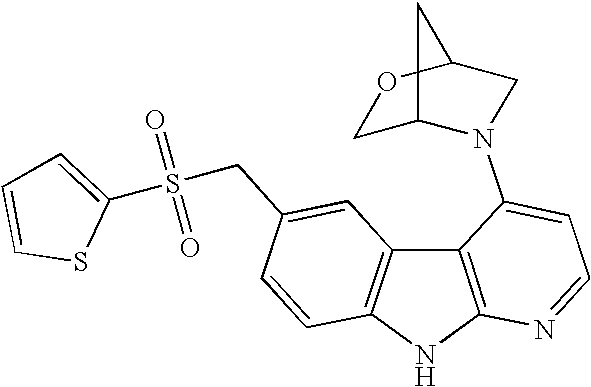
C12=C(C3=C(N1)N=CC=C3N1C3COC(C1)C3)C=C(CS(=O)(=O)C1=CC=CS1)C=C2
